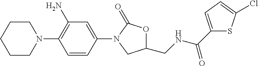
C1CN(C2=C(N)C=C(N3CC(CNC(C4=CC=C(Cl)S4)=O)OC3=O)C=C2)CCC1
